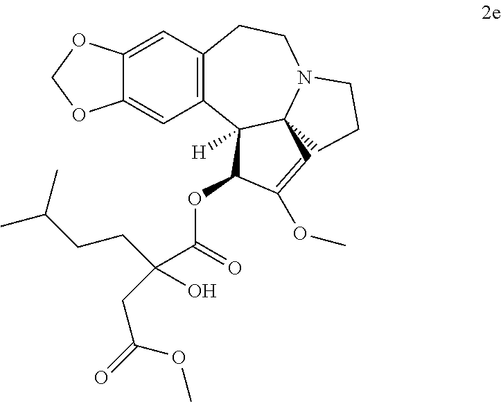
C12=CC3=C(C=C1OCO2)C1([H])C2(N(CC3)CCC2)C=C(OC)C1OC(=O)C(O)(CC(=O)OC)CCC(C)C
